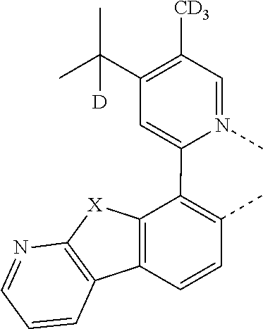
C1=N(C)C(C2=C(C)C=CC3=C2[X]C2=C3C=CC=N2)=CC(C(C)([D])C)=C1[CD3]
